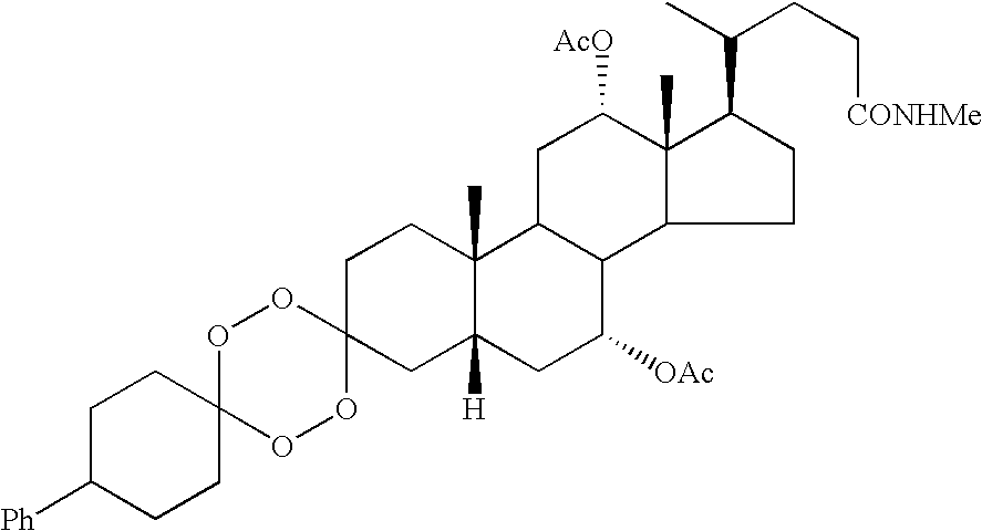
O1C2(OOC3(O1)CC1([H])C(C)(CC3)C3C(C([OAc])C1)C1C(C)(C([AcO])C3)C(C(C)CC[CONHMe])CC1)CCC([Ph])CC2
